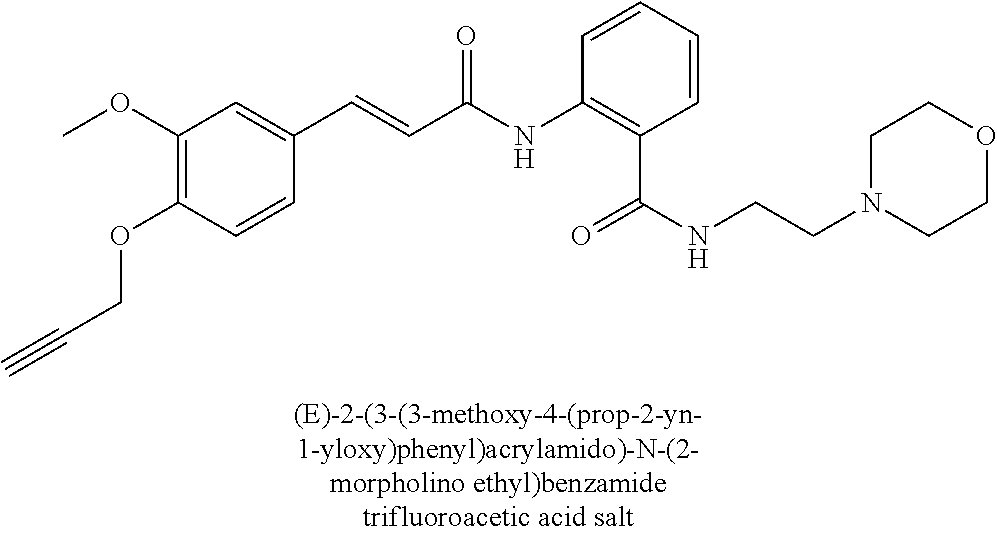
C1(OC)=C(OCC#C)C=CC(C=CC(=O)NC2=C(C(=O)NCCN3CCOCC3)C=CC=C2)=C1
